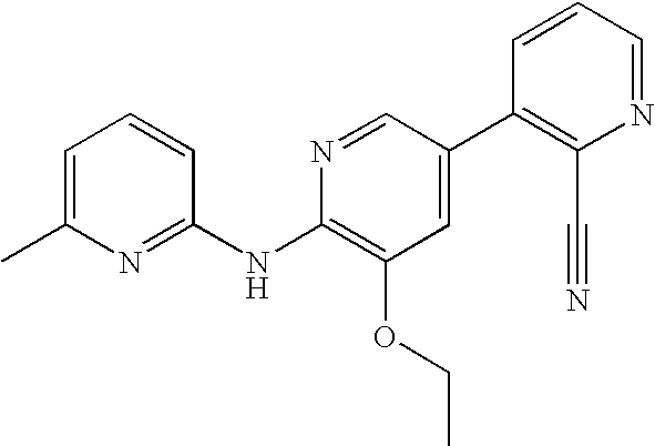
C1=C(C)N=C(NC2=C(OCC)C=C(C3=C(C#N)N=CC=C3)C=N2)C=C1
